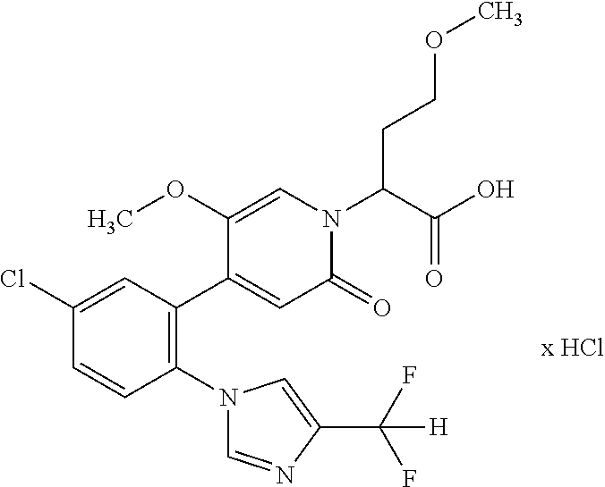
C1(Cl)=CC(C2=CC(=O)N(C(C(O)=O)CCOC)C=C2OC)=C(N2C=NC(C(F)(F)[H])=C2)C=C1
